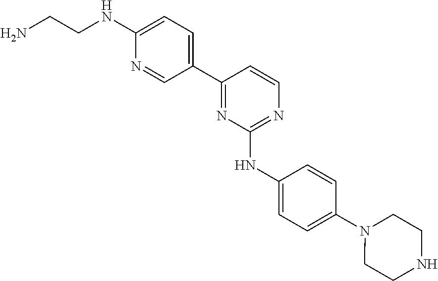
C1(C2=CC=C(NCCN)N=C2)=NC(NC2=CC=C(N3CCNCC3)C=C2)=NC=C1
